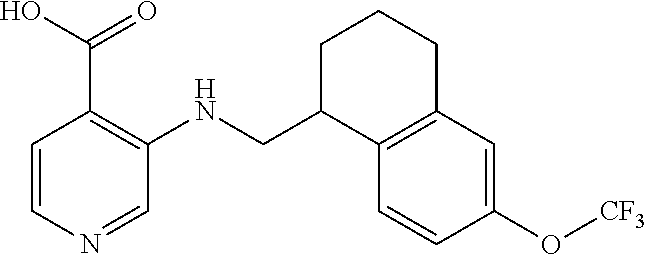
[CF3]OC1=CC2=C(C=C1)C(CNC1=C(C(O)=O)C=CN=C1)CCC2
